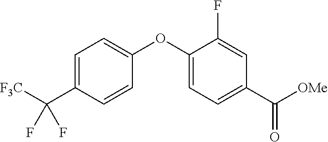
C1=C(C([F3C])(F)F)C=CC(OC2=CC=C(C([OMe])=O)C=C2F)=C1
